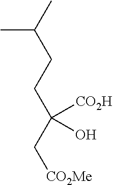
CC(C)CCC(C[CO2Me])([CO2H])O
